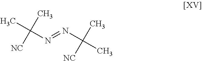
N(=NC([NC])(C)C)C([NC])(C)C
